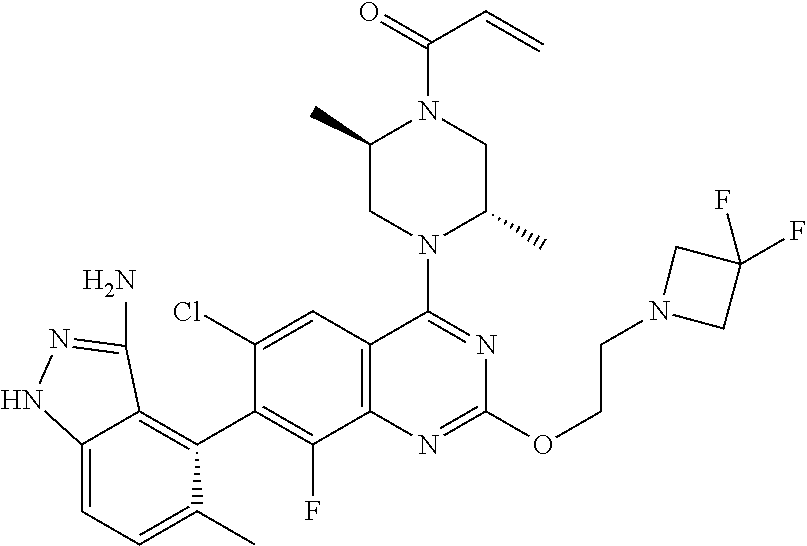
C12=C(C=C(Cl)C(C3=C4C(=CC=C3C)NN=C4N)=C1F)C(N1C(C)CN(C(C=C)=O)C(C)C1)=NC(OCCN1CC(F)(F)C1)=N2
